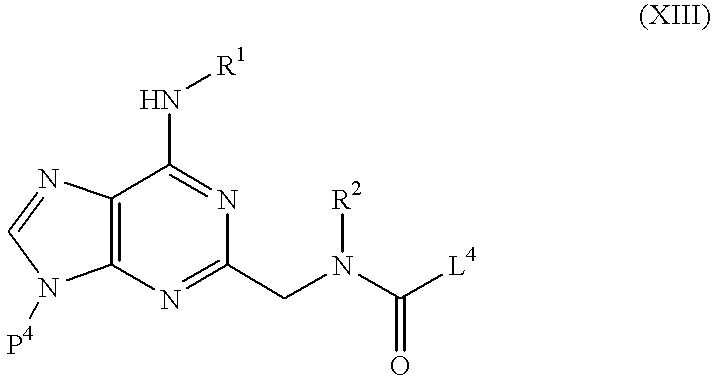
C12=C(N=C(CN(C([L4])=O)[R2])N=C1N[R1])N([P4])C=N2
